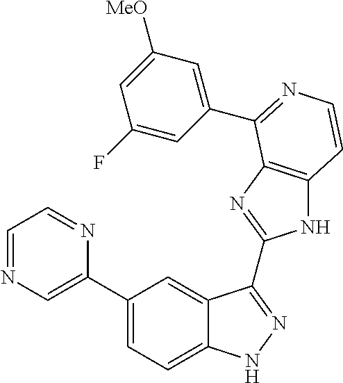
C1(C2=CC=C3C(=C2)C(C2=NC4=C(N2)C=CN=C4C2=CC([MeO])=CC(F)=C2)=NN3)=CN=CC=N1
